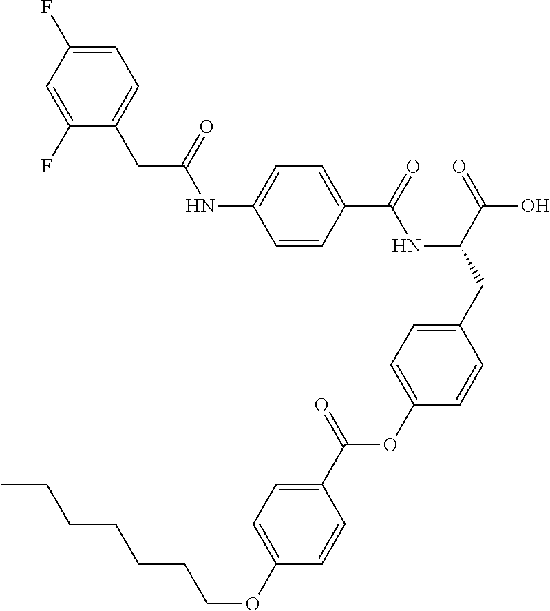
C1=CC(C(=O)NC(CC2=CC=C(OC(C3=CC=C(OCCCCCCC)C=C3)=O)C=C2)C(=O)O)=CC=C1NC(CC1=CC=C(F)C=C1F)=O
